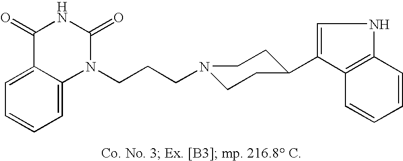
C1=C(C2CCN(CCCN3C(=O)NC(=O)C4=CC=CC=C34)CC2)C2=C(N1)C=CC=C2
